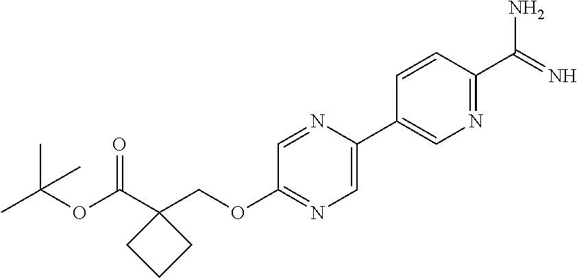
C1=C(C2=CN=C(C(=N)N)C=C2)N=CC(OCC2(C(OC(C)(C)C)=O)CCC2)=N1
